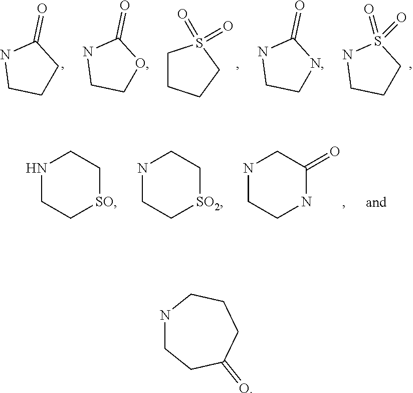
C1CC(=O)NC1.C1OC(=O)NC1.C1CCCS1(=O)=O.C1NC(=O)NC1.C1CS(=O)(=O)NC1.N1CCNC(=O)C1.N1CC[SO]CC1.N1CC[SO2]CC1.N1CCC(=O)CCC1
